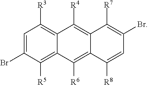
C1=C(Br)C([R5])=C2C(=C1[R3])C([R4])=C1C(=C2[R6])C([R8])=CC(Br)=C1[R7]
